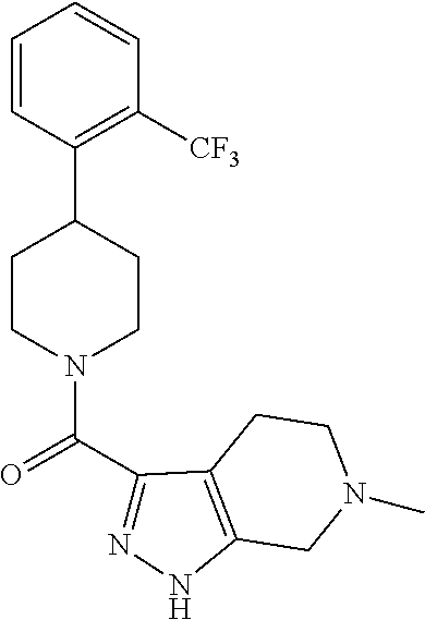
C1=CC(C2CCN(C(C3=NNC4=C3CCN(C)C4)=O)CC2)=C([CF3])C=C1
